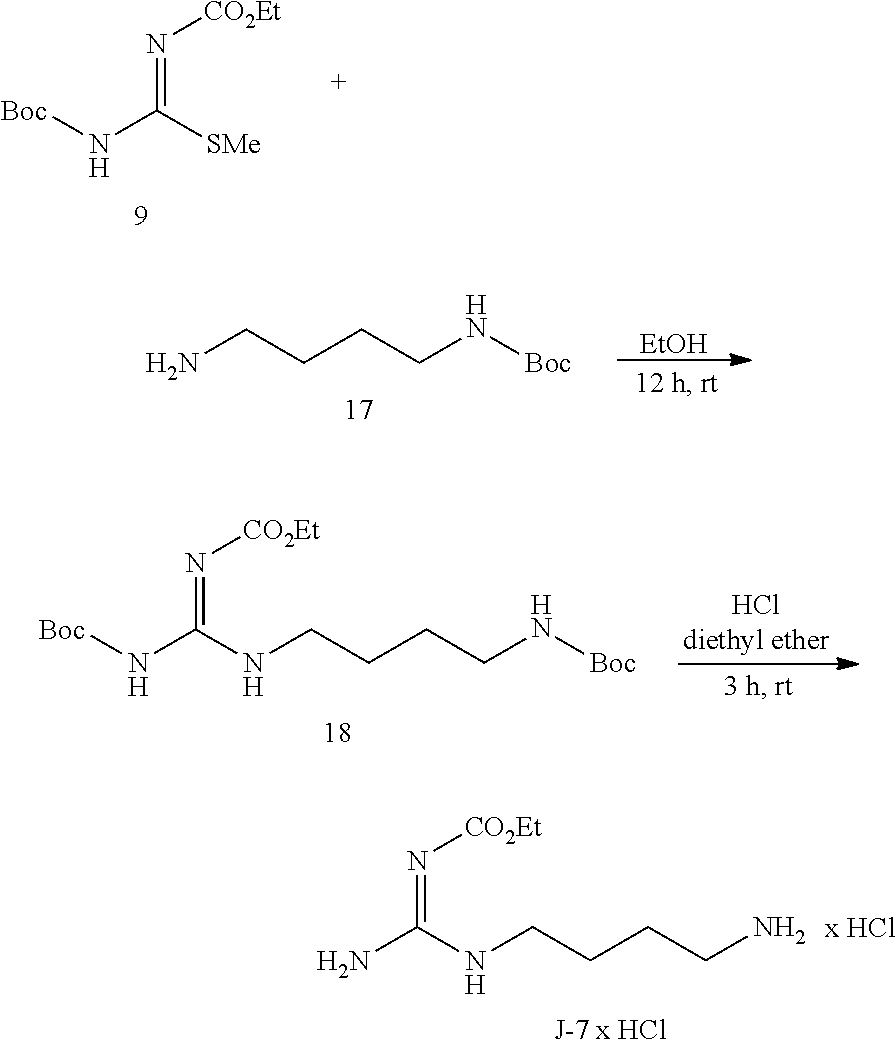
NCCCCN[Boc].[EtOH].[Boc]NC(NCCCCN[Boc])=N[CO2Et].NC(NCCCCN)=N[CO2Et].[x HCl].N(C(=N[CO2Et])[SMe])[Boc]
